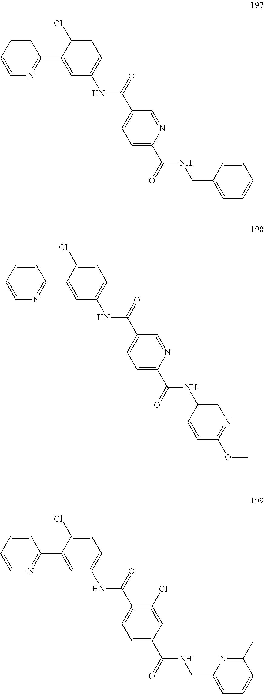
C1=CC=CN=C1C1=CC(NC(C2=CC=C(C(NC3=CN=C(OC)C=C3)=O)N=C2)=O)=CC=C1Cl.C1=CC=CN=C1C1=CC(NC(C2=CC=C(C(NCC3=CC=CC=C3)=O)N=C2)=O)=CC=C1Cl.C1=CC=CN=C1C1=CC(NC(C2=CC=C(C(NCC3=CC=CC(C)=N3)=O)C=C2Cl)=O)=CC=C1Cl
